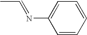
CC=NC1=CC=CC=C1
